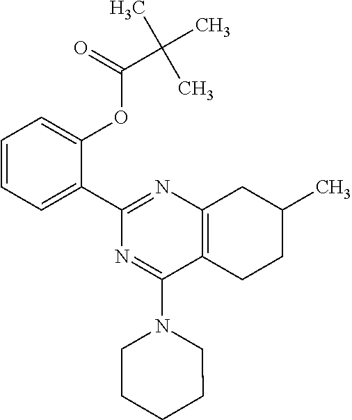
C1=CC=C(C2=NC3=C(C(N4CCCCC4)=N2)CCC(C)C3)C(OC(C(C)(C)C)=O)=C1
